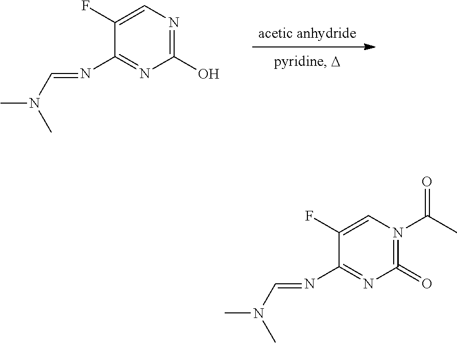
N1=C(O)N=C(N=CN(C)C)C(F)=C1.N1(C(=O)C)=C(=O)N=C(N=CN(C)C)C(F)=C1
